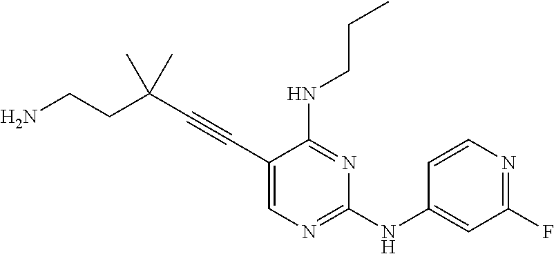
C(#CC1=CN=C(NC2=CC(F)=NC=C2)N=C1NCCC)C(CCN)(C)C
